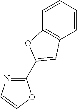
C1=CC2=C(C=C1)C=C(C1=NC=CO1)O2
